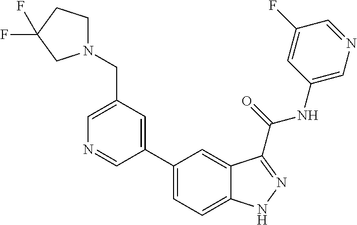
C1(CN2CCC(F)(F)C2)=CN=CC(C2=CC=C3C(=C2)C(C(NC2=CN=CC(F)=C2)=O)=NN3)=C1
